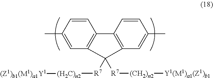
C12=C(C=C(C)C=C1)C([R7][(H2C)n2][(Z1)b1(M1)a1Y1])([R7][(CH2)n2][Y1(M1)a1(Z1)b1])C1=C2C=CC(C)=C1
